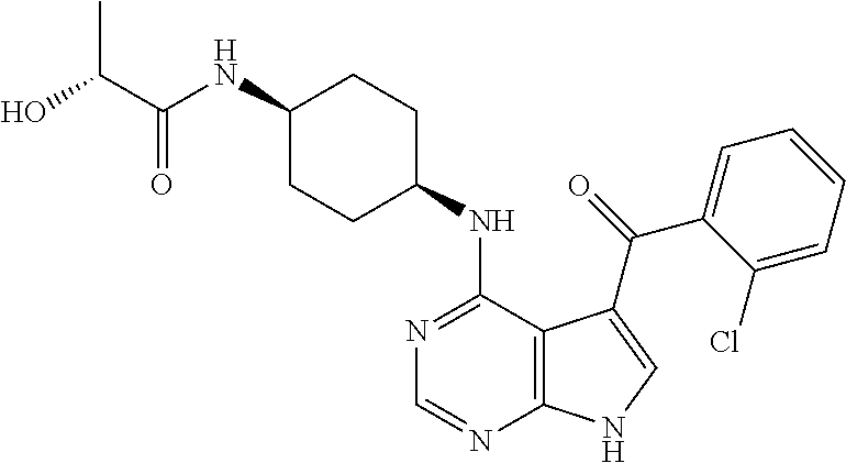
C1(NC(=O)C(O)C)CCC(NC2=NC=NC3=C2C(C(=O)C2=CC=CC=C2Cl)=CN3)CC1
